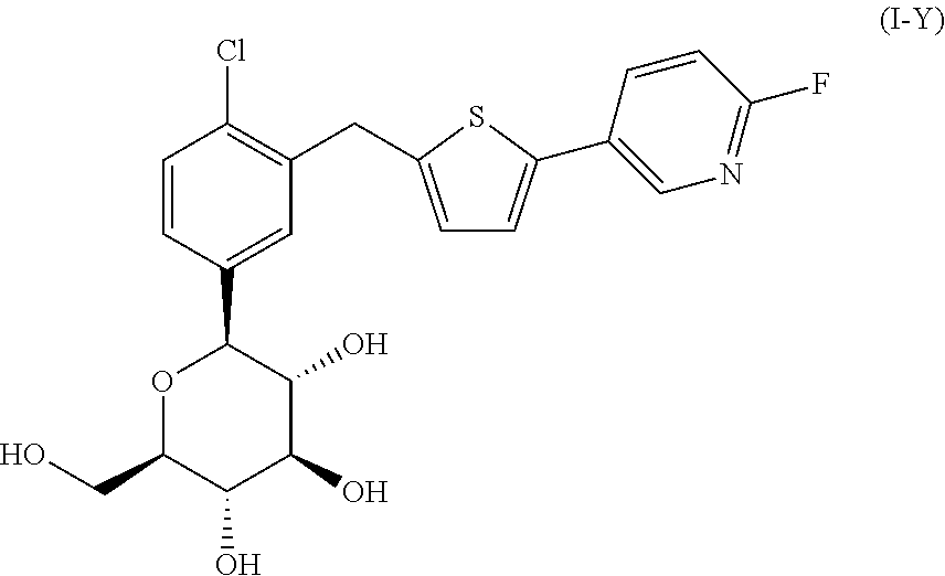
O1C(CO)C(O)C(O)C(O)C1C1=CC(CC2=CC=C(C3=CN=C(F)C=C3)S2)=C(Cl)C=C1
